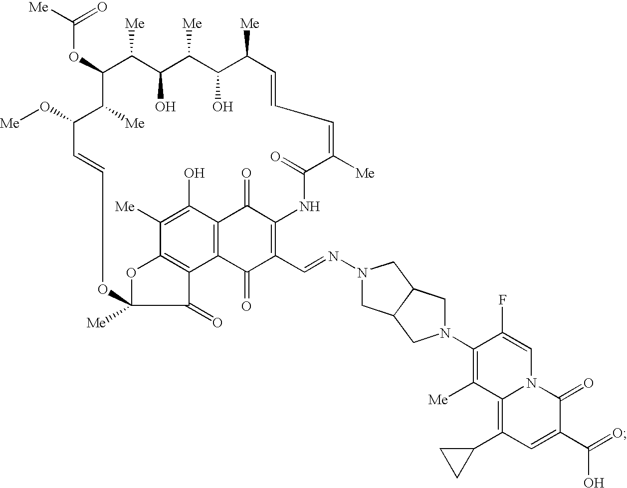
C(OC1C([Me])C(O)C([Me])C(O)C([Me])C=CC=C([Me])C(=O)NC2=C(C=NN3CC4C(C3)CN(C3=C([Me])C5=C(C6CC6)C=C(C(=O)O)C(=O)N5C=C3F)C4)C(=O)C3=C(C2=O)C(O)=C([Me])C2=C3C(=O)C([Me])(O2)OC=CC(O[Me])C1[Me])([Me])=O
